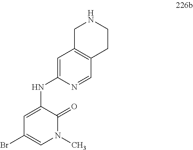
N1=CC2=C(C=C1NC1=CC(Br)=CN(C)C1=O)CNCC2
